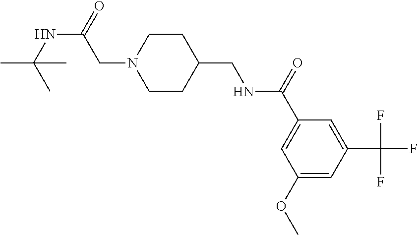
C1(OC)=CC(C(F)(F)F)=CC(C(=O)NCC2CCN(CC(NC(C)(C)C)=O)CC2)=C1
